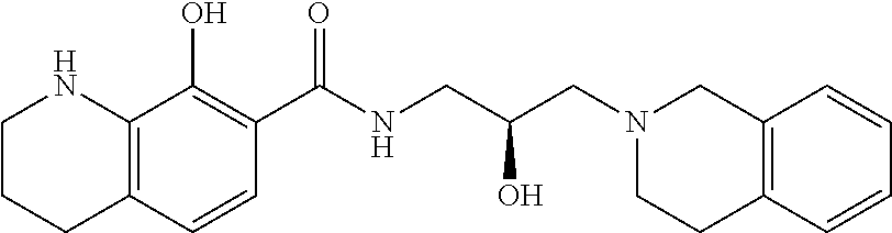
C1(C(NCC(CN2CC3=C(CC2)C=CC=C3)O)=O)=C(O)C2=C(C=C1)CCCN2
